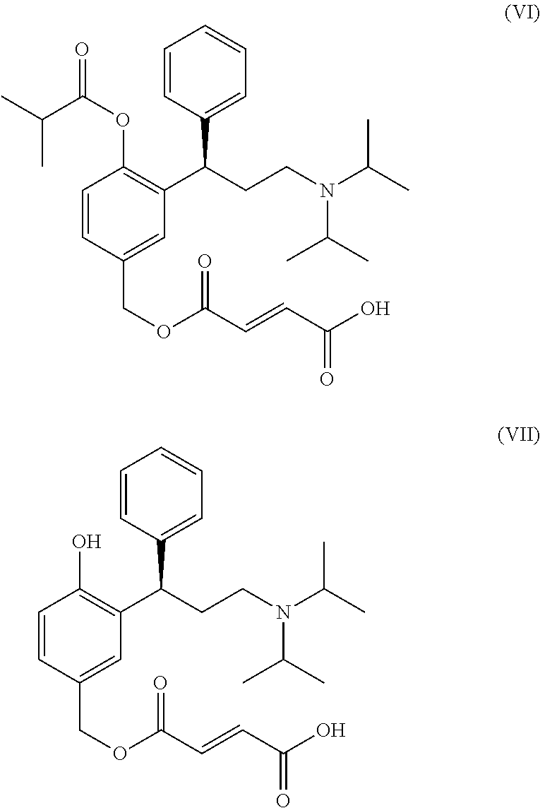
C1=CC(C(C2=C(OC(=O)C(C)C)C=CC(COC(C=CC(O)=O)=O)=C2)CCN(C(C)C)C(C)C)=CC=C1.C1=CC(C(C2=C(O)C=CC(COC(C=CC(O)=O)=O)=C2)CCN(C(C)C)C(C)C)=CC=C1
